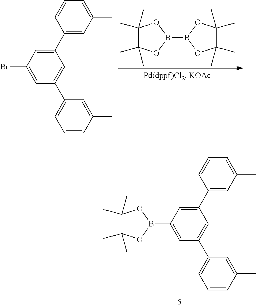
C1(C2=CC(C)=CC=C2)=CC(Br)=CC(C2=CC=CC(C)=C2)=C1.C1(C)(C)C(C)(C)OB(B2OC(C)(C)C(C)(C)O2)O1.C1(C2=CC(C)=CC=C2)=CC(B2OC(C)(C)C(C)(C)O2)=CC(C2=CC=CC(C)=C2)=C1
